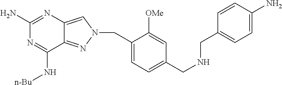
N1=C(N)N=C(N[n-Bu])C2=NN(CC3=CC=C(CNCC4=CC=C(N)C=C4)C=C3[OMe])C=C12
